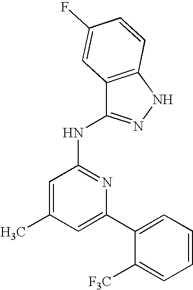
C1=C(C2=CC=CC=C2[F3C])N=C(NC2=NNC3=C2C=C(F)C=C3)C=C1C
